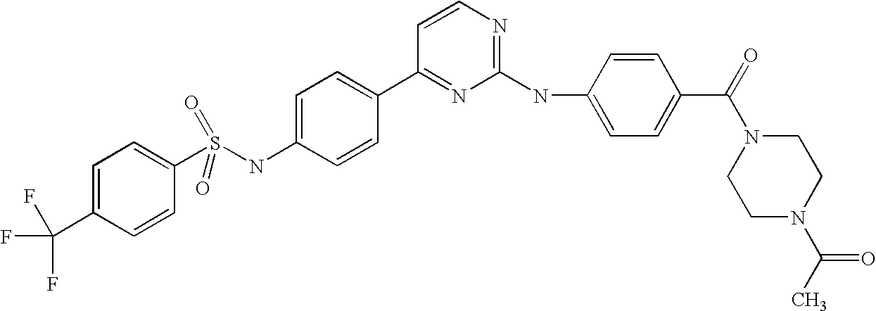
C1=C(C(F)(F)F)C=CC(S(NC2=CC=C(C3=NC(NC4=CC=C(C(=O)N5CCN(C(C)=O)CC5)C=C4)=NC=C3)C=C2)(=O)=O)=C1
